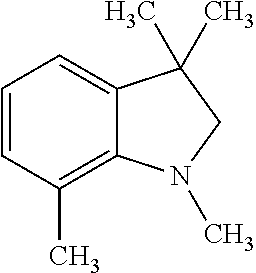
C1=CC(C)=C2C(=C1)C(C)(C)CN2C
